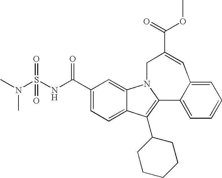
O(C(=O)C1=CC2=CC=CC=C2C2=C(C3CCCCC3)C3=CC=C(C(=O)NS(N(C)C)(=O)=O)C=C3N2C1)C
